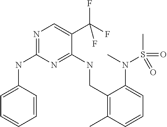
C1=CC(NC2=NC=C(C(F)(F)F)C(NCC3=C(C)C=CC=C3N(S(C)(=O)=O)C)=N2)=CC=C1
